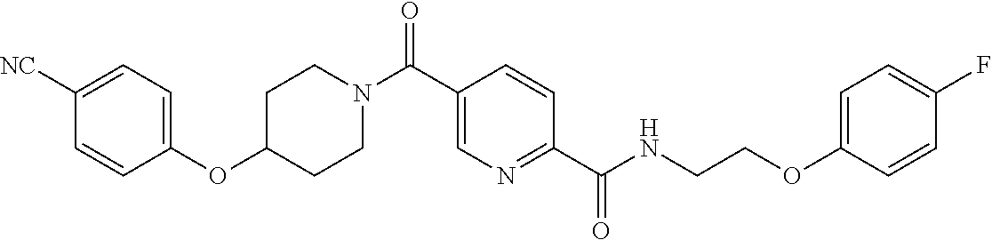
N(C(=O)C1=NC=C(C(N2CCC(OC3=CC=C([CN])C=C3)CC2)=O)C=C1)CCOC1=CC=C(F)C=C1
